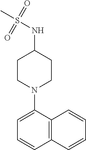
C1CN(C2=CC=CC3=C2C=CC=C3)CCC1NS(C)(=O)=O
